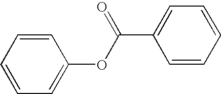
C1=CC=CC=C1OC(C1=CC=CC=C1)=O
